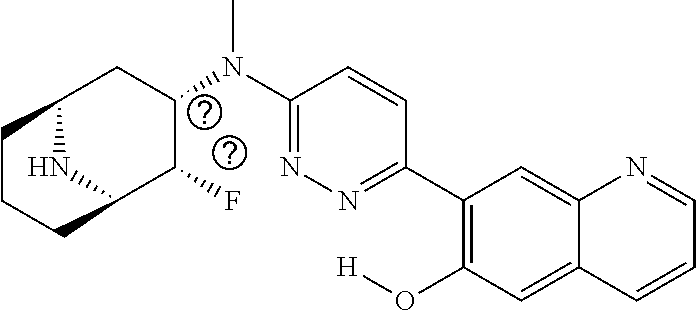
N1=C(N(C)C2C(F)C3NC(C2)CCC3)C=CC(C2=C(O[H])C=C3C(=C2)N=CC=C3)=N1
